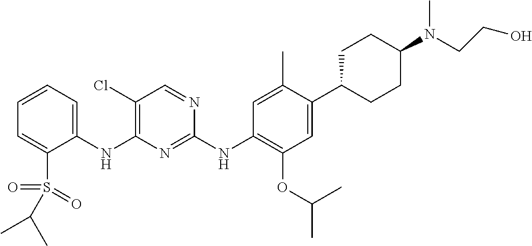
C1(NC2=C(Cl)C=NC(NC3=C(OC(C)C)C=C(C4CCC(N(CCO)C)CC4)C(C)=C3)=N2)=CC=CC=C1S(=O)(=O)C(C)C
